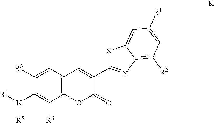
C12=C(C=C([R3])C(N([R4])[R5])=C1[R6])C=C(C1=NC3=C([R2])C=C([R1])C=C3[X]1)C(=O)O2
